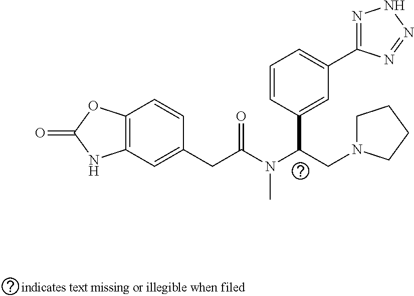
C12=C(C=C(CC(N(C(CN3CCCC3)C3=CC(C4=NNN=N4)=CC=C3)C)=O)C=C1)NC(=O)O2
